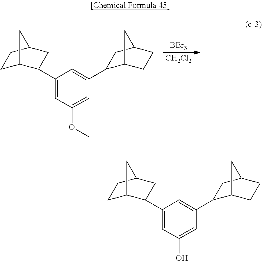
OC1=CC(C2C3CCC(C2)C3)=CC(C2C3CCC(C2)C3)=C1.O(C1=CC(C2C3CCC(C2)C3)=CC(C2C3CCC(C2)C3)=C1)C.[CH2Cl2].[BBr3]
